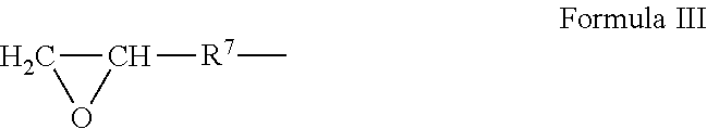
C1C([R7]C)O1
